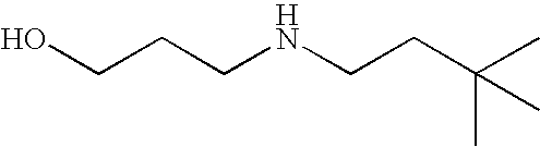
OCCCNCCC(C)(C)C
